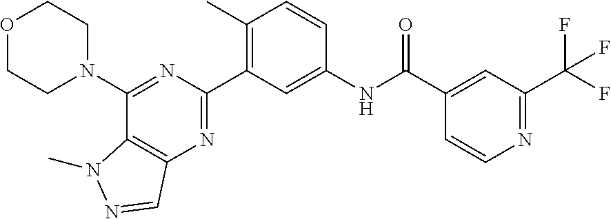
O1CCN(C2=NC(C3=C(C)C=CC(NC(C4=CC(C(F)(F)F)=NC=C4)=O)=C3)=NC3=C2N(C)N=C3)CC1
